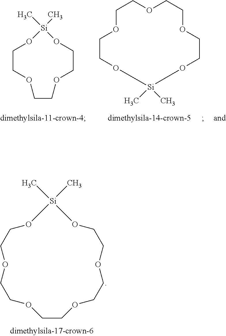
C1COCCOCCOCCOCCO[Si](C)(C)O1.C1CO[Si](C)(C)OCCOCCOCCO1.C1COCCOCCO[Si](C)(C)O1
